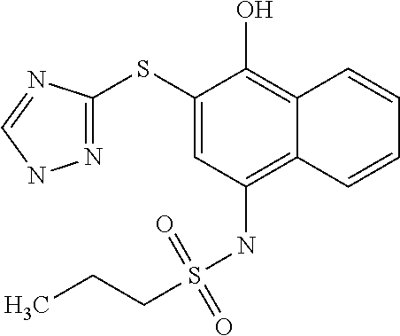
N1=C(SC2=CC(NS(CCC)(=O)=O)=C3C(=C2O)C=CC=C3)N=CN1
